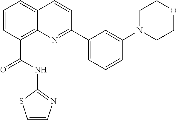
C1=CC(C(NC2=NC=CS2)=O)=C2C(=C1)C=CC(C1=CC=CC(N3CCOCC3)=C1)=N2
